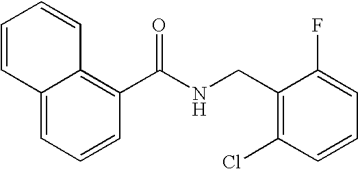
C12=CC=CC(C(NCC3=C(Cl)C=CC=C3F)=O)=C1C=CC=C2
